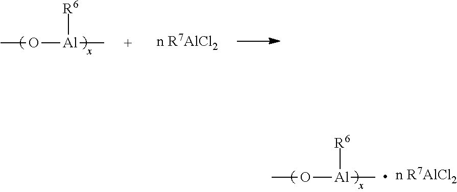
CO[Al]([R6])C.CO[Al]([R6])C
